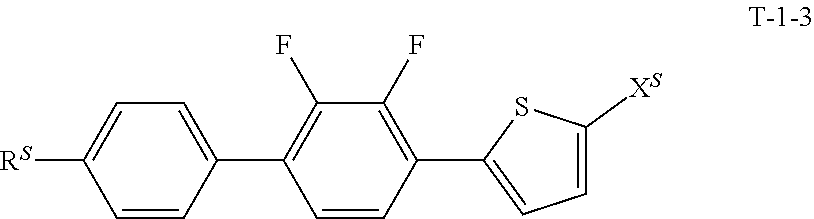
C1(C2=C(F)C(F)=C(C3=CC=C([XS])S3)C=C2)=CC=C([RS])C=C1
